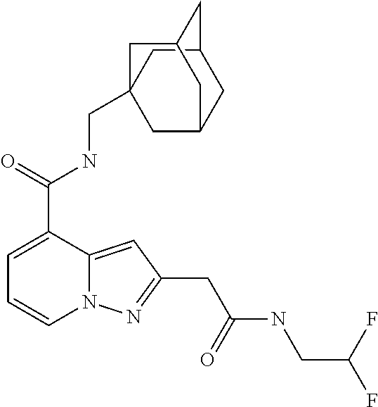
C1=C(C(=O)NCC23CC4CC(C2)CC(C3)C4)C2=CC(CC(NCC(F)F)=O)=NN2C=C1
